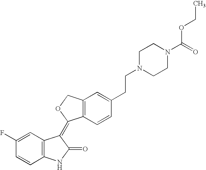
C12=C(C=CC(CCN3CCN(C(OCC)=O)CC3)=C1)C(=C1C3=C(NC1=O)C=CC(F)=C3)OC2
